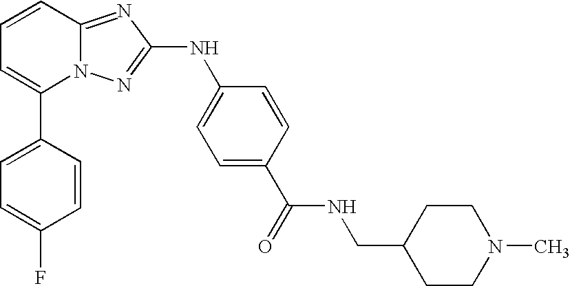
C1(C2=CC=CC3=NC(NC4=CC=C(C(NCC5CCN(C)CC5)=O)C=C4)=NN23)=CC=C(F)C=C1
